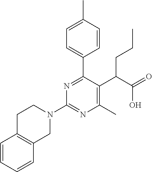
C1C2=C(CN(C3=NC(C)=C(C(C(=O)O)CCC)C(C4=CC=C(C)C=C4)=N3)C1)C=CC=C2
